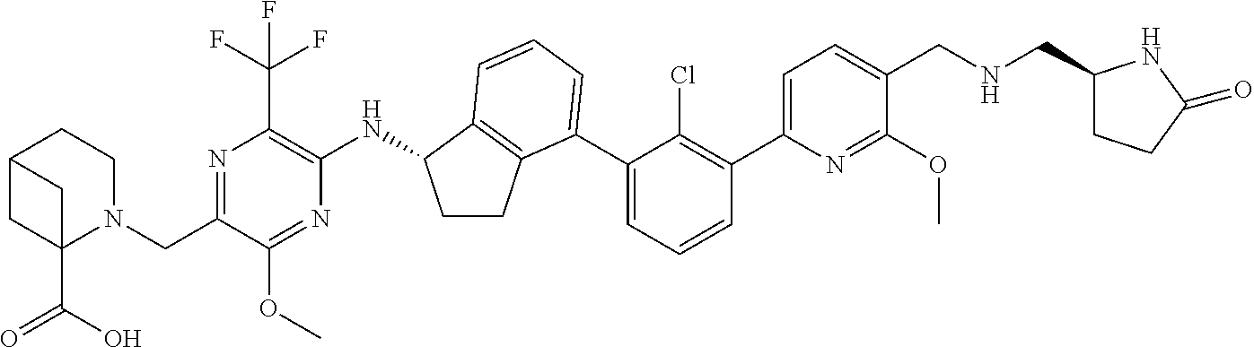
N1=C(CN2CCC3CC2(C(O)=O)C3)C(OC)=NC(NC2CCC3=C2C=CC=C3C2=CC=CC(C3=CC=C(CNCC4CCC(=O)N4)C(OC)=N3)=C2Cl)=C1C(F)(F)F
